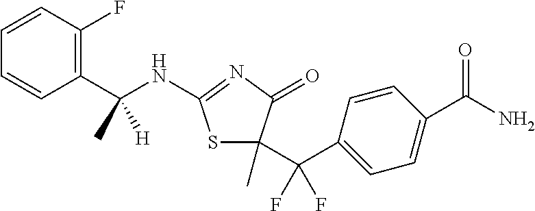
C1=CC(C(NC2=NC(=O)C(C(C3=CC=C(C(N)=O)C=C3)(F)F)(C)S2)(C)[H])=C(F)C=C1
